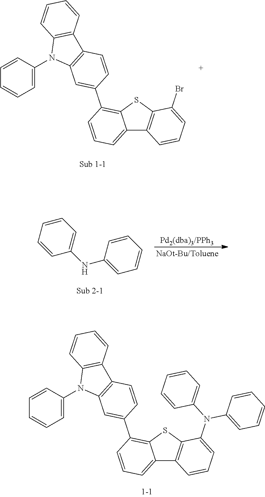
C12=CC=CC(C3=CC4=C(C=C3)C3=C(N4C4=CC=CC=C4)C=CC=C3)=C1SC1=C2C=CC=C1Br.C1=CC=CC(NC2=CC=CC=C2)=C1.C12=CC=CC(C3=CC4=C(C=C3)C3=C(N4C4=CC=CC=C4)C=CC=C3)=C1SC1=C2C=CC=C1N(C1=CC=CC=C1)C1=CC=CC=C1
